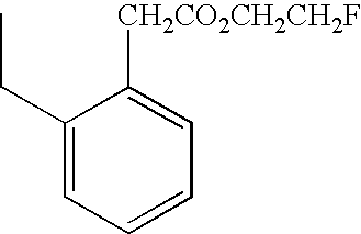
C1(CC)=CC=CC=C1[CH2CO2CH2CH2F]
